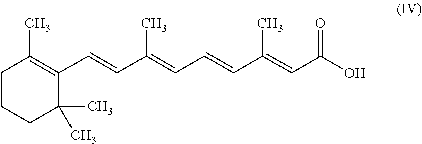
C1CCC(C)(C)C(C=CC(=CC=CC(=CC(O)=O)C)C)=C1C
